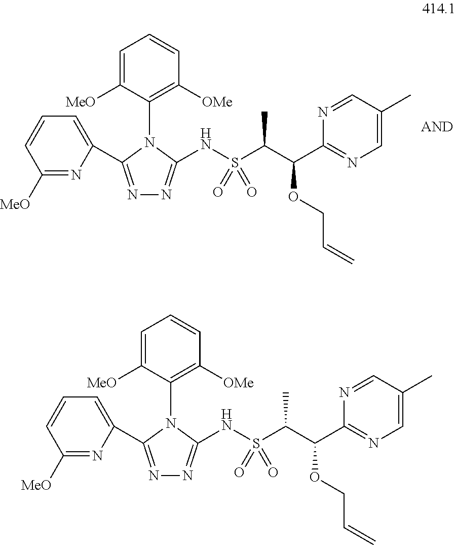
N1=C(C2=CC=CC([MeO])=N2)N(C2=C([OMe])C=CC=C2[MeO])C(NS(C(C(C2=NC=C(C)C=N2)OCC=C)C)(=O)=O)=N1.N1=C(C2=CC=CC([MeO])=N2)N(C2=C([OMe])C=CC=C2[MeO])C(NS(C(C(C2=NC=C(C)C=N2)OCC=C)C)(=O)=O)=N1
